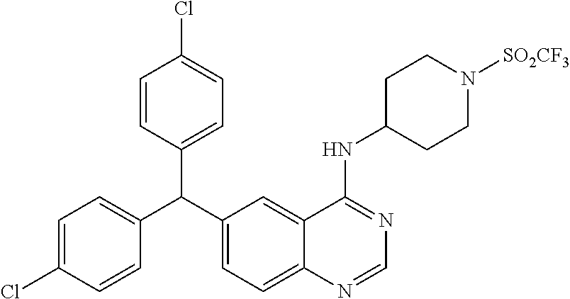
C1=C(Cl)C=CC(C(C2=CC=C3C(=C2)C(NC2CCN([SO2CF3])CC2)=NC=N3)C2=CC=C(Cl)C=C2)=C1
